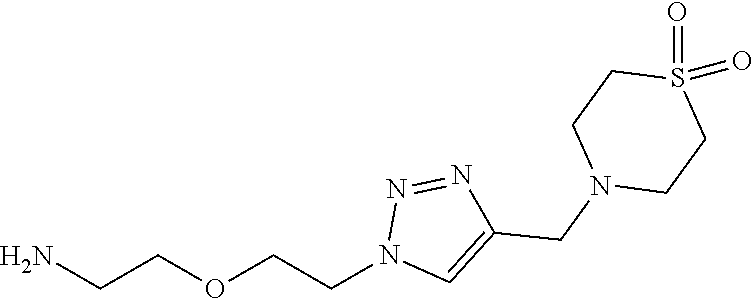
NCCOCCN1C=C(CN2CCS(=O)(=O)CC2)N=N1
